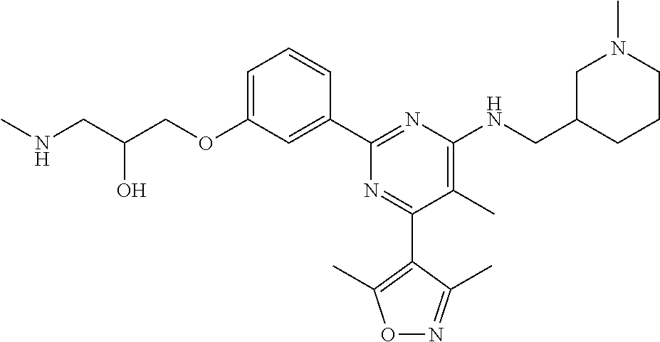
C1=C(OCC(CNC)O)C=C(C2=NC(NCC3CCCN(C)C3)=C(C)C(C3=C(C)ON=C3C)=N2)C=C1
